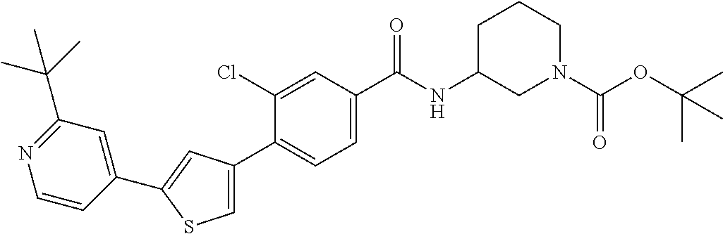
C1C(NC(C2=CC=C(C3=CSC(C4=CC(C(C)(C)C)=NC=C4)=C3)C(Cl)=C2)=O)CCCN1C(=O)OC(C)(C)C
